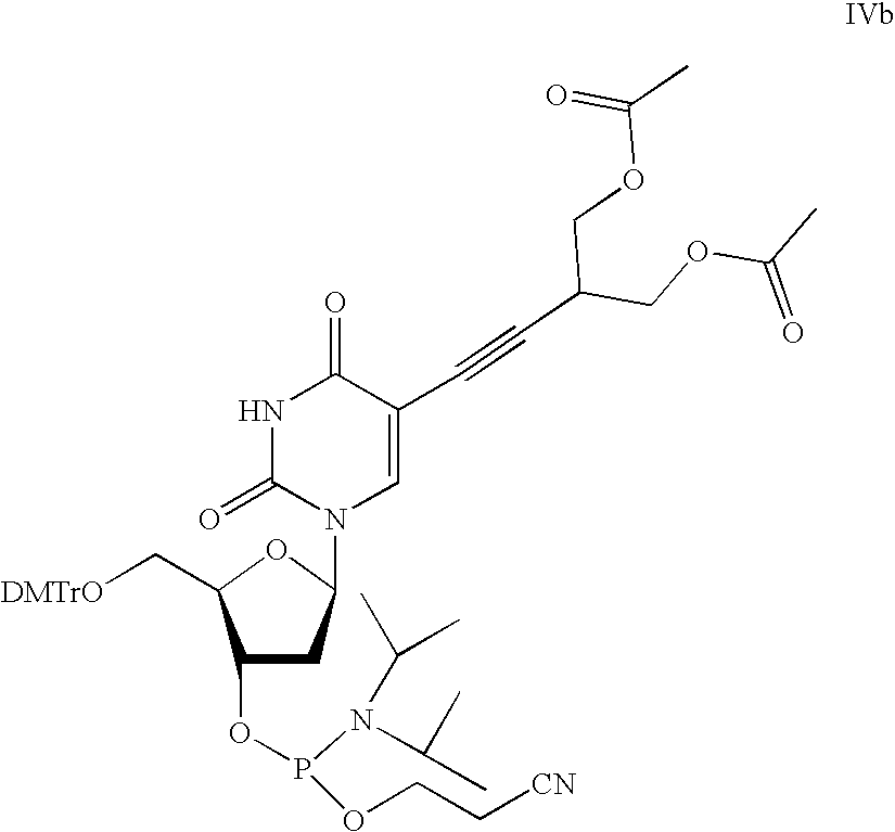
C1(OP(N(C(C)C)C(C)C)OCC[CN])CC(N2C(=O)NC(=O)C(C#CC(COC(C)=O)COC(=O)C)=C2)OC1C[DMTrO]
